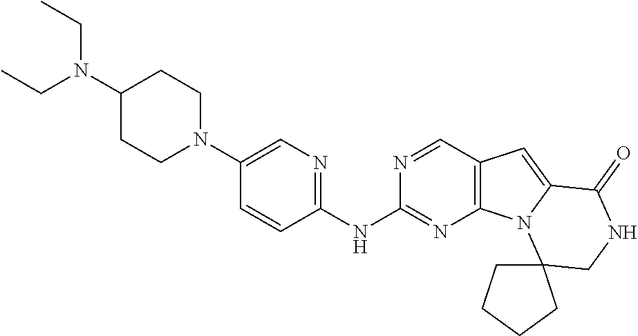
C1(N(CC)CC)CCN(C2=CN=C(NC3=NC4=C(C=N3)C=C3N4C4(CNC3=O)CCCC4)C=C2)CC1
